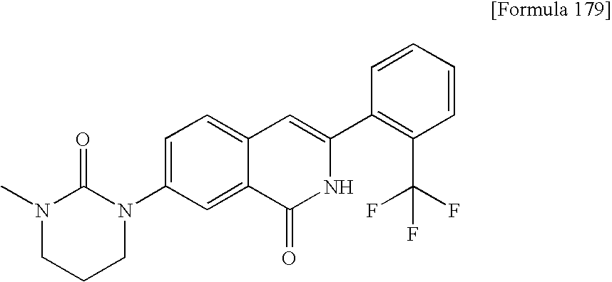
C1=C(N2C(=O)N(C)CCC2)C=C2C(=C1)C=C(C1=C(C(F)(F)F)C=CC=C1)NC2=O
